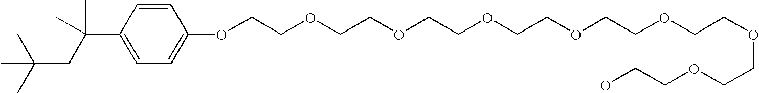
C1=CC(C(CC(C)(C)C)(C)C)=CC=C1OCCOCCOCCOCCOCCOCCOCCOCCO
